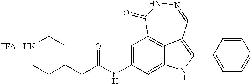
N1=CC2=C(C3=CC=CC=C3)NC3=CC(NC(=O)CC4CCNCC4)=CC(=C23)C(=O)N1.[TFA]
